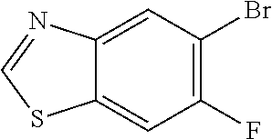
C12=CC(Br)=C(F)C=C1SC=N2
